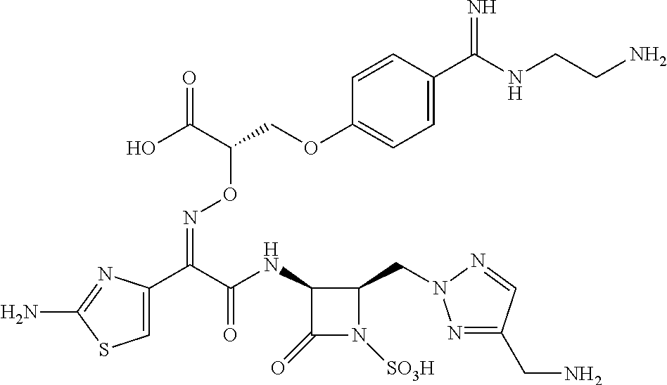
C1=C(C(C(=O)NC2C(=O)N([SO3H])C2CN2N=C(CN)C=N2)=NOC(COC2=CC=C(C(=N)NCCN)C=C2)C(=O)O)N=C(N)S1
